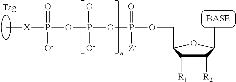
C1([R2])C([R1])C(COP(OP(OP([X]C)(=O)[O-])(=O)[O-])(=O)[Z-])OC1C
